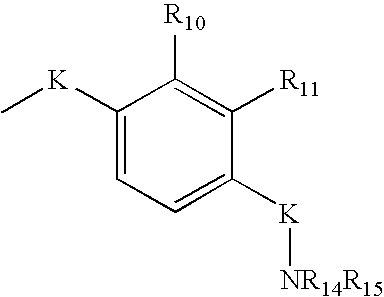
C1=C([K][NR14R15])C([R11])=C([R10])C([K]C)=C1
